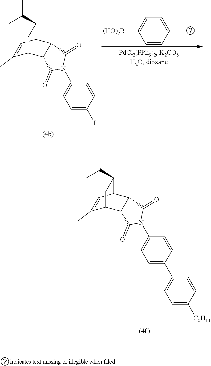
C1(C)=CC2C3C(C1CC2C(C)C)C(=O)N(C1=CC=C(C2=CC=C([C5H11])C=C2)C=C1)C3=O.C1(C)=CC2C3C(C1CC2C(C)C)C(=O)N(C1=CC=C(I)C=C1)C3=O.C1=C(C)C=CC([(HO)2B])=C1
